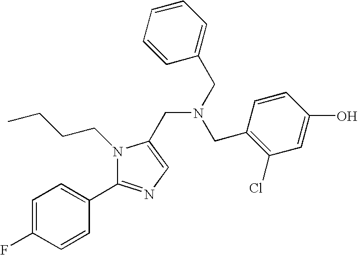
C1=C(F)C=CC(C2=NC=C(CN(CC3=CC=CC=C3)CC3=C(Cl)C=C(O)C=C3)N2CCCC)=C1
